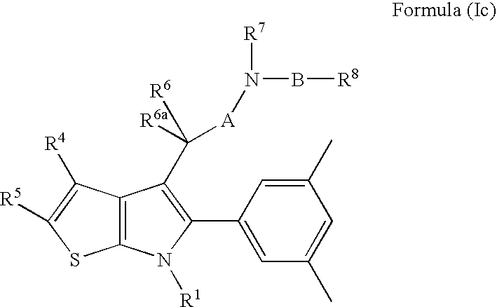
C12=C(C([R4])=C([R5])S1)C(C([R6])([A]N(B[R8])[R7])[R6a])=C(C1=CC(C)=CC(C)=C1)N2[R1]
